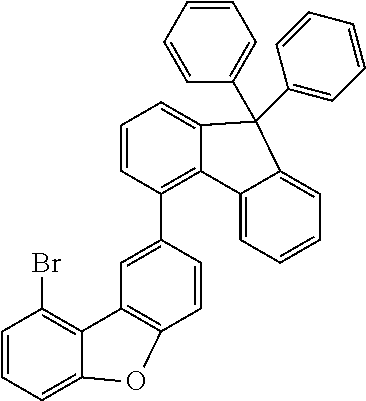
C1=CC=C2C(=C1Br)C1=C(C=CC(C3=C4C(=CC=C3)C(C3=CC=CC=C3)(C3=CC=CC=C3)C3=CC=CC=C43)=C1)O2
